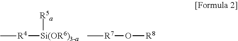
[R5a][Si(OR6)3-a][R4]C.[R7](C)O[R8]
